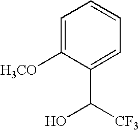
C1=C([H3CO])C(C([CF3])O)=CC=C1
